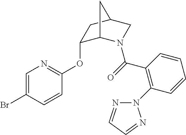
C1=C(Br)C=CC(OC2C3N(C(=O)C4=C(N5N=CC=N5)C=CC=C4)CC(C2)C3)=N1
